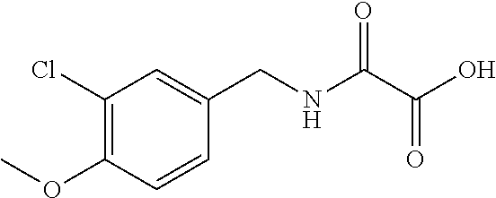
C(NC(C(O)=O)=O)C1=CC(Cl)=C(OC)C=C1
